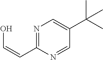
N1=C(C=CO)N=CC(C(C)(C)C)=C1
